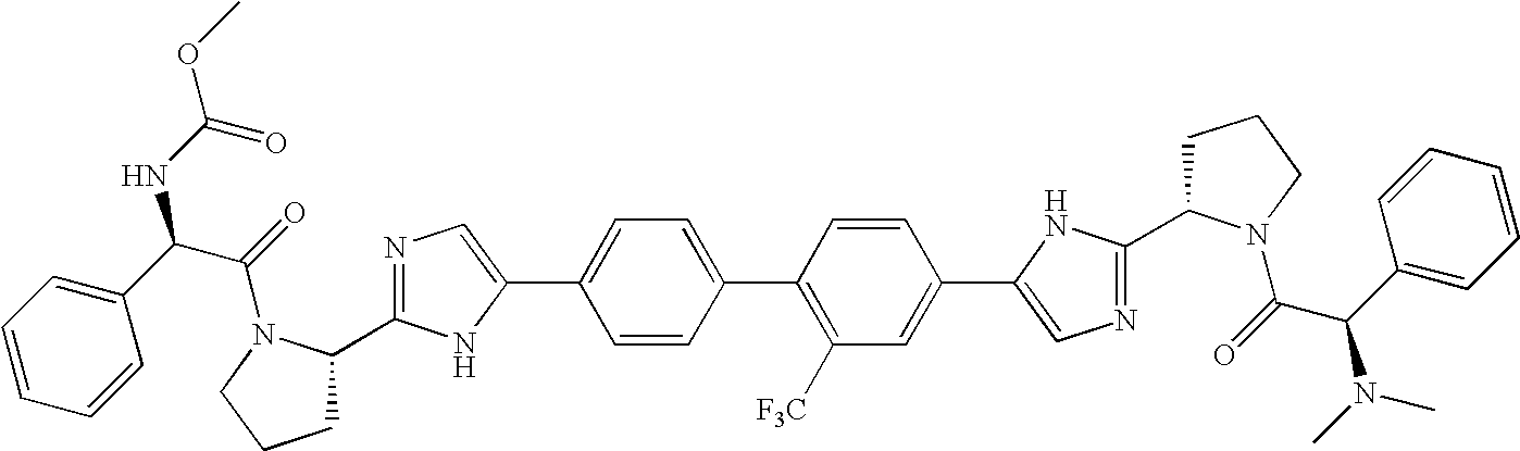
C1=CC(C2=C([F3C])C=C(C3=CN=C(C4CCCN4C(C(N(C)C)C4=CC=CC=C4)=O)N3)C=C2)=CC=C1C1=CN=C(C2CCCN2C(=O)C(C2=CC=CC=C2)NC(OC)=O)N1
